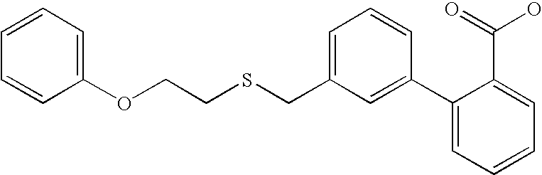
C1=C(CSCCOC2=CC=CC=C2)C=C(C2=CC=CC=C2C(O)=O)C=C1
